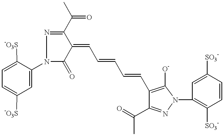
C1=C(N2C(=O)C(=CC=CC=CC3=C([O-])N(C4=C([SO3-])C=CC([SO3-])=C4)N=C3C(C)=O)C(C(C)=O)=N2)C([-O3S])=CC=C1[-O3S]
